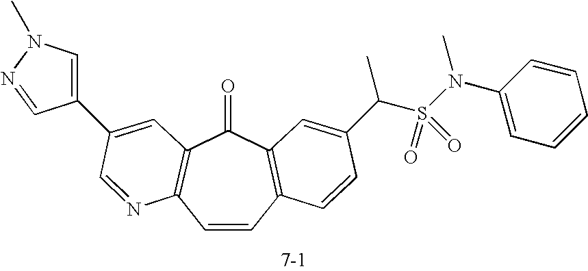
C1=CC2=C(C(=O)C3=C1N=CC(C1=CN(C)N=C1)=C3)C=C(C(S(=O)(=O)N(C1=CC=CC=C1)C)C)C=C2
